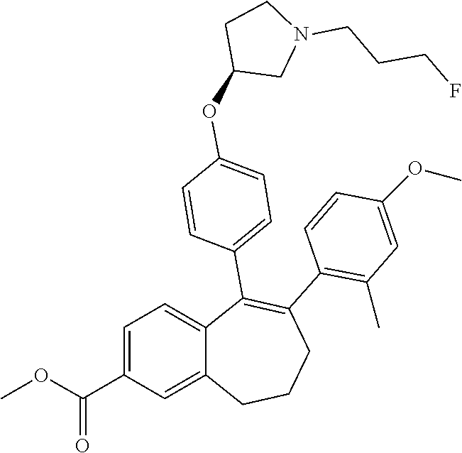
C1=CC(OC)=CC(C)=C1C1=C(C2=CC=C(OC3CCN(CCCF)C3)C=C2)C2=CC=C(C(OC)=O)C=C2CCC1
